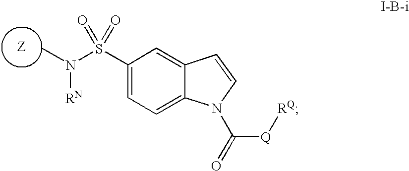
CN(S(C1=CC=C2C(=C1)C=CN2C([Q][RQ])=O)(=O)=O)[RN]
